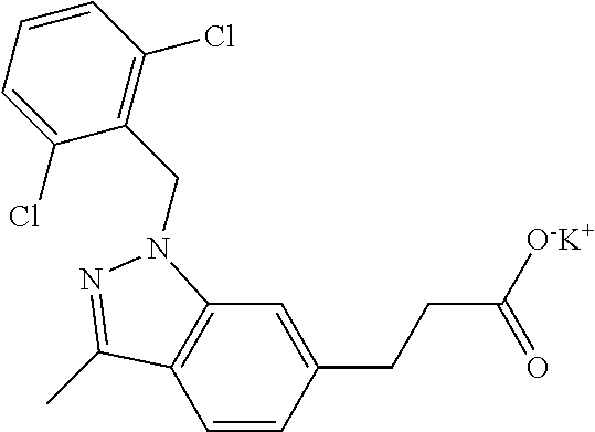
C1=CC(CCC([O-K+])=O)=CC2=C1C(C)=NN2CC1=C(Cl)C=CC=C1Cl
